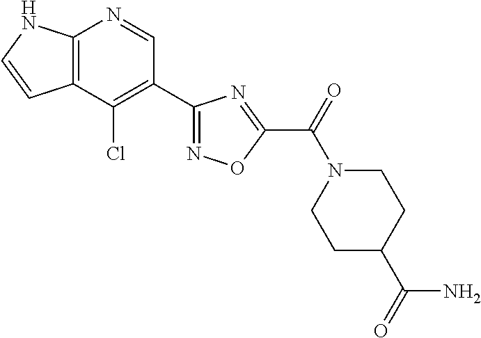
C12=C(C(Cl)=C(C3=NOC(C(=O)N4CCC(C(=O)N)CC4)=N3)C=N1)C=CN2
